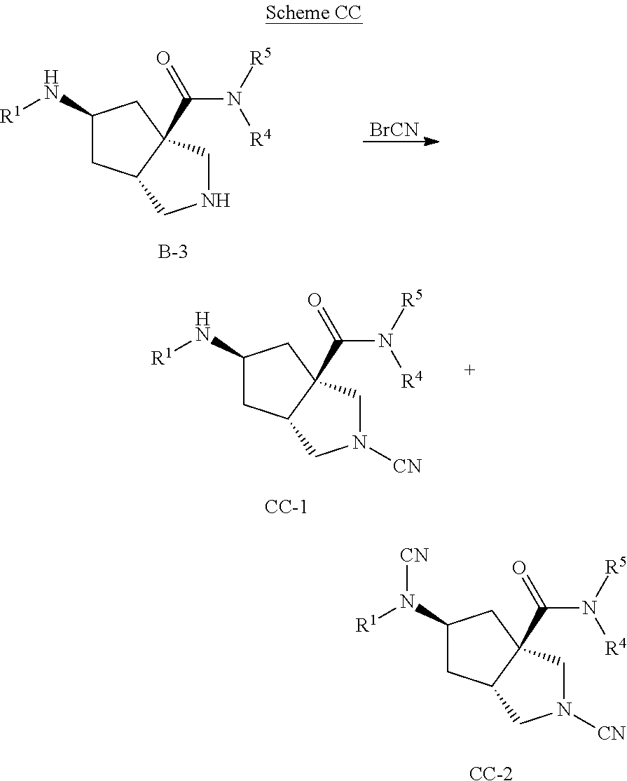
C1(N[R1])CC2C(C(=O)N([R5])[R4])(C1)CNC2.[BrCN].C1(N[R1])CC2C(C(=O)N([R5])[R4])(C1)CN([CN])C2.C1(N([R1])[CN])CC2C(C(=O)N([R5])[R4])(C1)CN([CN])C2
